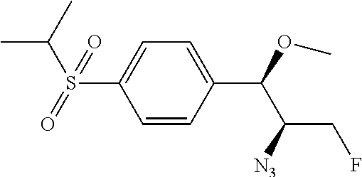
C1=CC(C(OC)C([N3])CF)=CC=C1S(C(C)C)(=O)=O
